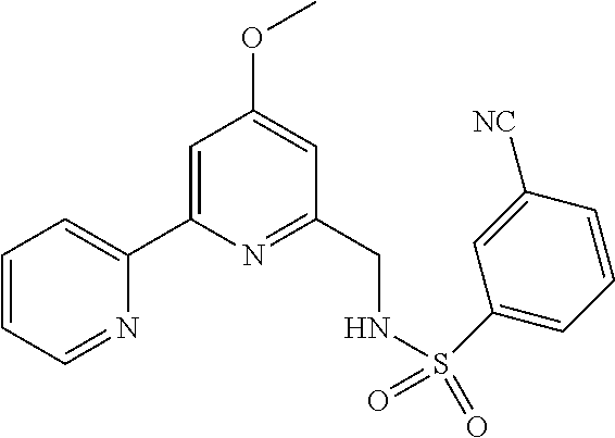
C1=CC=NC(C2=CC(OC)=CC(CNS(=O)(=O)C3=CC=CC([NC])=C3)=N2)=C1
